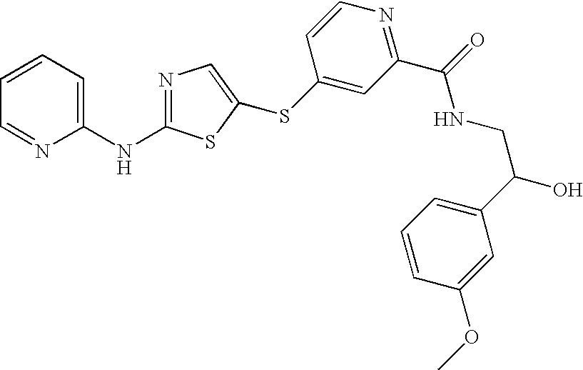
C1=CC=C(NC2=NC=C(SC3=CC(C(=O)NCC(C4=CC=CC(OC)=C4)O)=NC=C3)S2)N=C1
